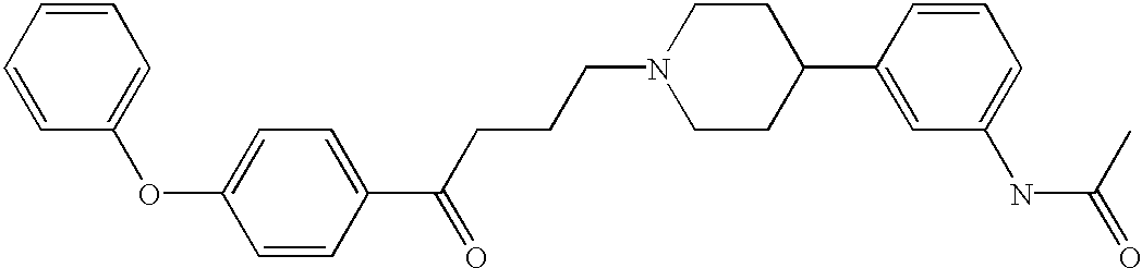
C1=CC(C(CCCN2CCC(C3=CC(NC(=O)C)=CC=C3)CC2)=O)=CC=C1OC1=CC=CC=C1
